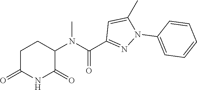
C1C(=O)NC(=O)C(N(C(C2=NN(C3=CC=CC=C3)C(C)=C2)=O)C)C1
